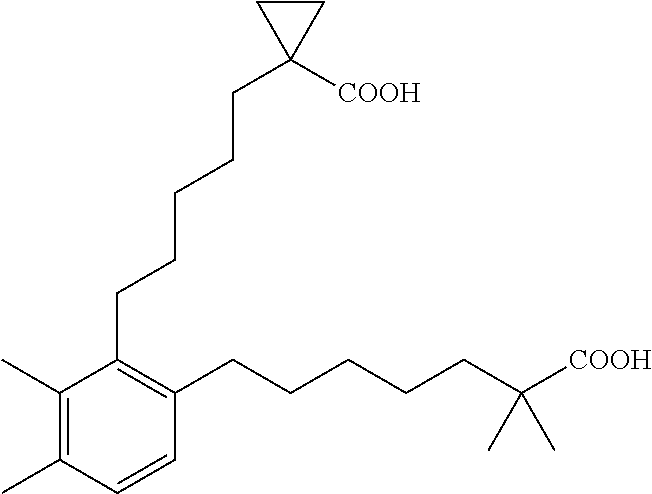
C1(C)=C(C)C=CC(CCCCCC([COOH])(C)C)=C1CCCCCC1([COOH])CC1
